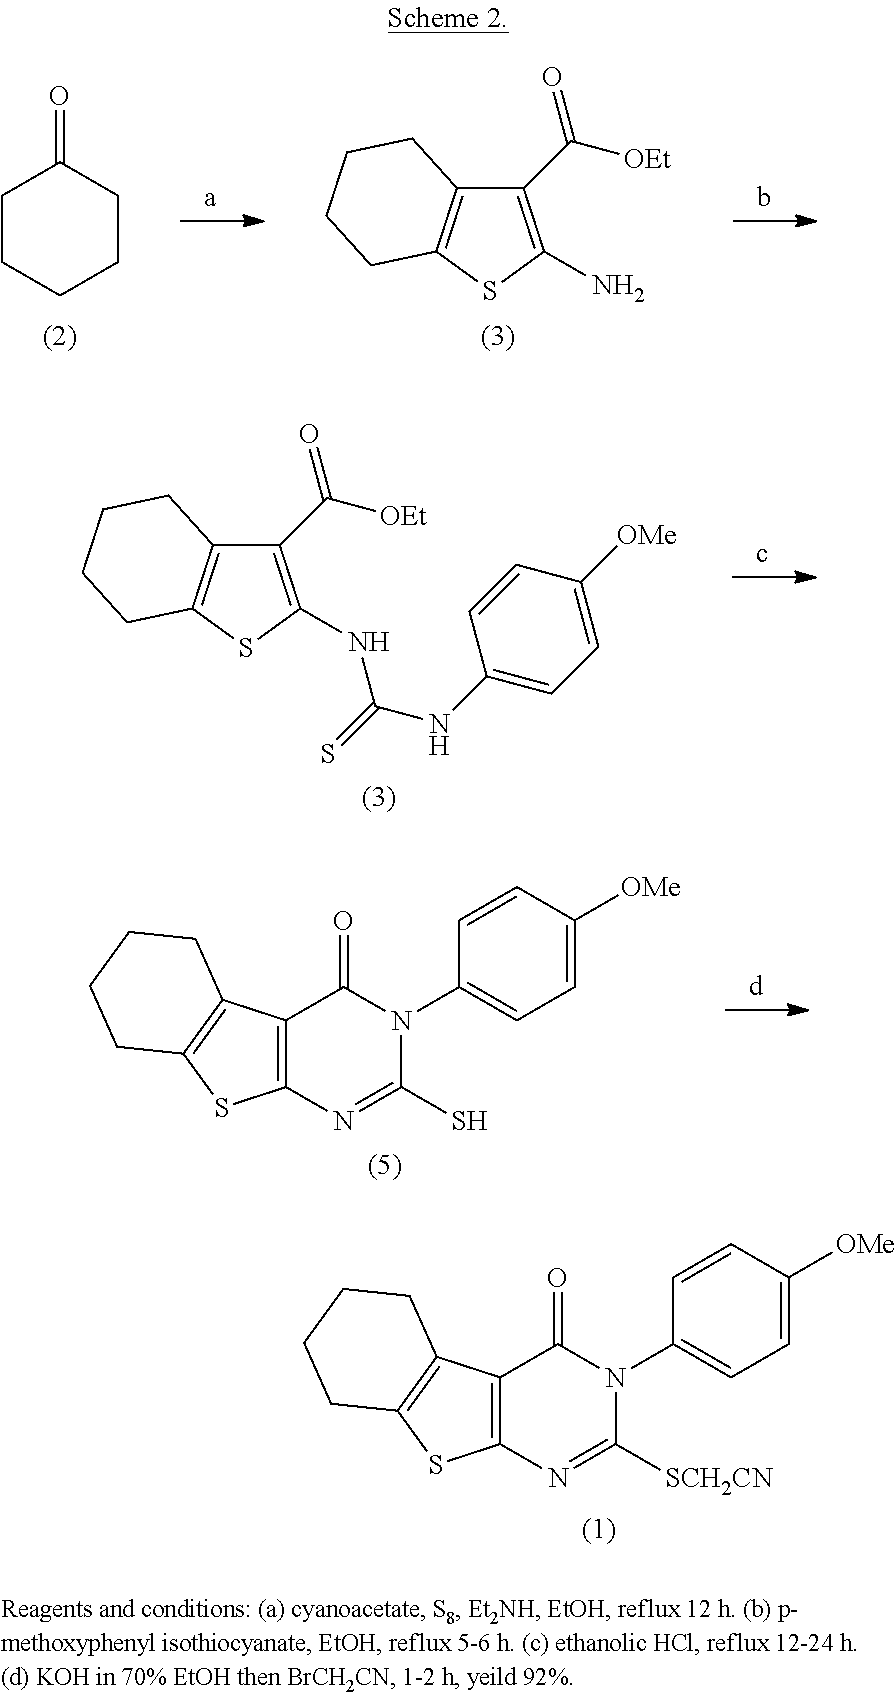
C1(C([OEt])=O)=C(NC(NC2=CC=C([OMe])C=C2)=S)SC2=C1CCCC2.C12=C(N=C([SCH2CN])N(C3=CC=C([OMe])C=C3)C1=O)SC1=C2CCCC1.C12=C(N=C(S)N(C3=CC=C([OMe])C=C3)C1=O)SC1=C2CCCC1.C1CCCCC1=O.C1(C([OEt])=O)=C(N)SC2=C1CCCC2
